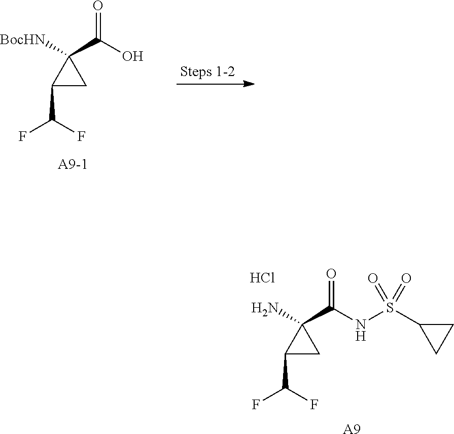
C1(C(F)F)CC1(N)C(NS(C1CC1)(=O)=O)=O.Cl.[A9].C1(C(F)F)CC1([BocHN])C(O)=O
